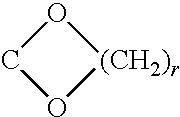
C1O[(CH2)r]O1
